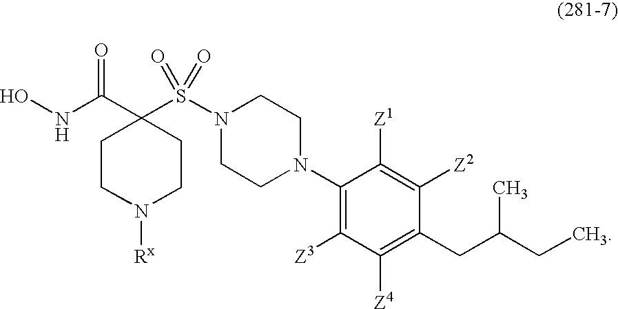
ONC(C1(S(N2CCN(C3=C([Z3])C([Z4])=C(CC(CC)C)C([Z2])=C3[Z1])CC2)(=O)=O)CCN([Rx])CC1)=O
